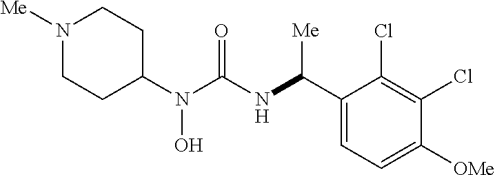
N1([Me])CCC(N(C(NC(C2=CC=C([OMe])C(Cl)=C2Cl)[Me])=O)O)CC1
